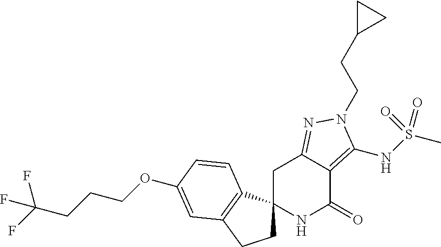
C1C2(C3=C(C1)C=C(OCCCC(F)(F)F)C=C3)NC(=O)C1=C(NS(C)(=O)=O)N(CCC3CC3)N=C1C2
